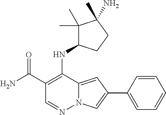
N12C(=CC(C3=CC=CC=C3)=C1)C(NC1C(C)(C)C(C)(N)CC1)=C(C(N)=O)C=N2
